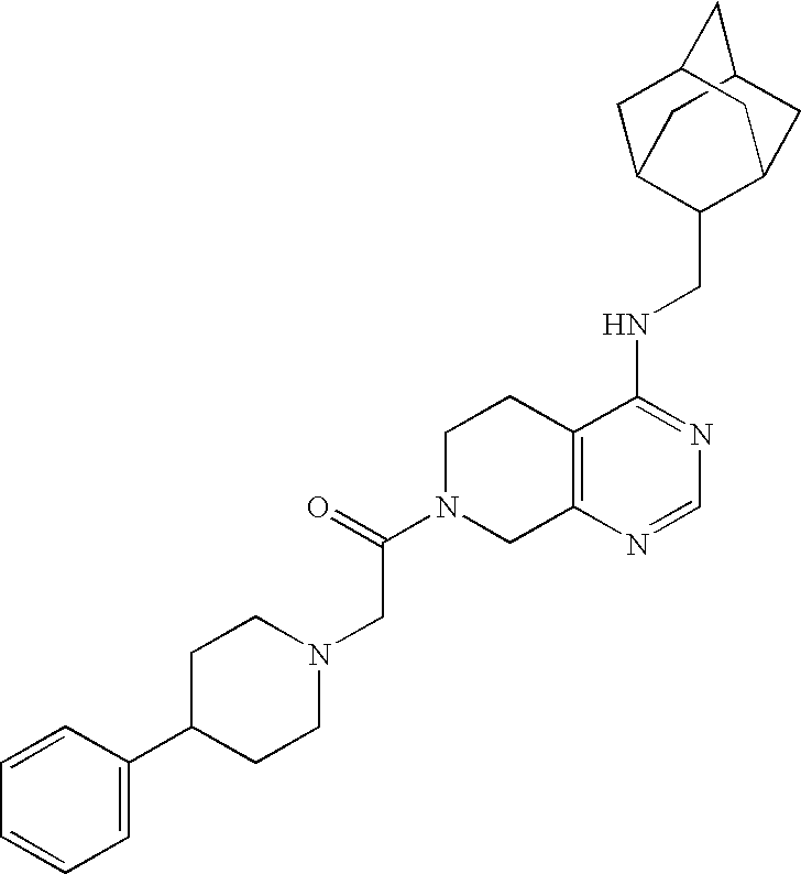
C12=C(N=CN=C1NCC1C3CC4CC(C3)CC1C4)CN(C(CN1CCC(C3=CC=CC=C3)CC1)=O)CC2
